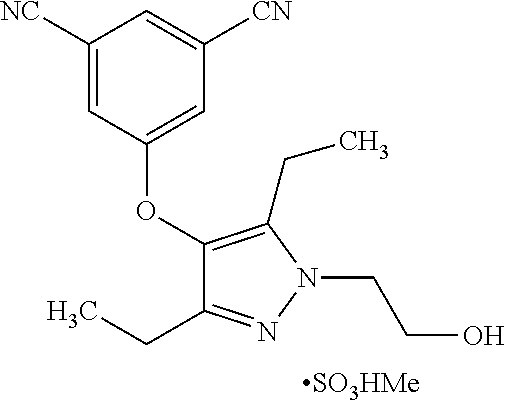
C1(CC)=NN(CCO)C(CC)=C1OC1=CC([CN])=CC([NC])=C1.[SO3HMe]
